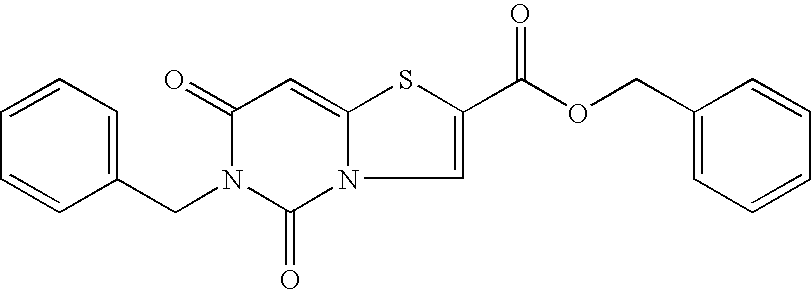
C1=CC=C(CN2C(=O)N3C=C(C(=O)OCC4=CC=CC=C4)SC3=CC2=O)C=C1
